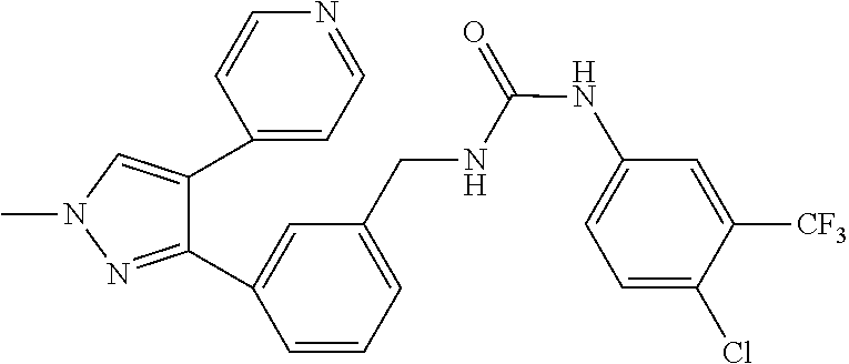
C1=C(C2=CN(C)N=C2C2=CC(CNC(=O)NC3=CC=C(Cl)C([CF3])=C3)=CC=C2)C=CN=C1
